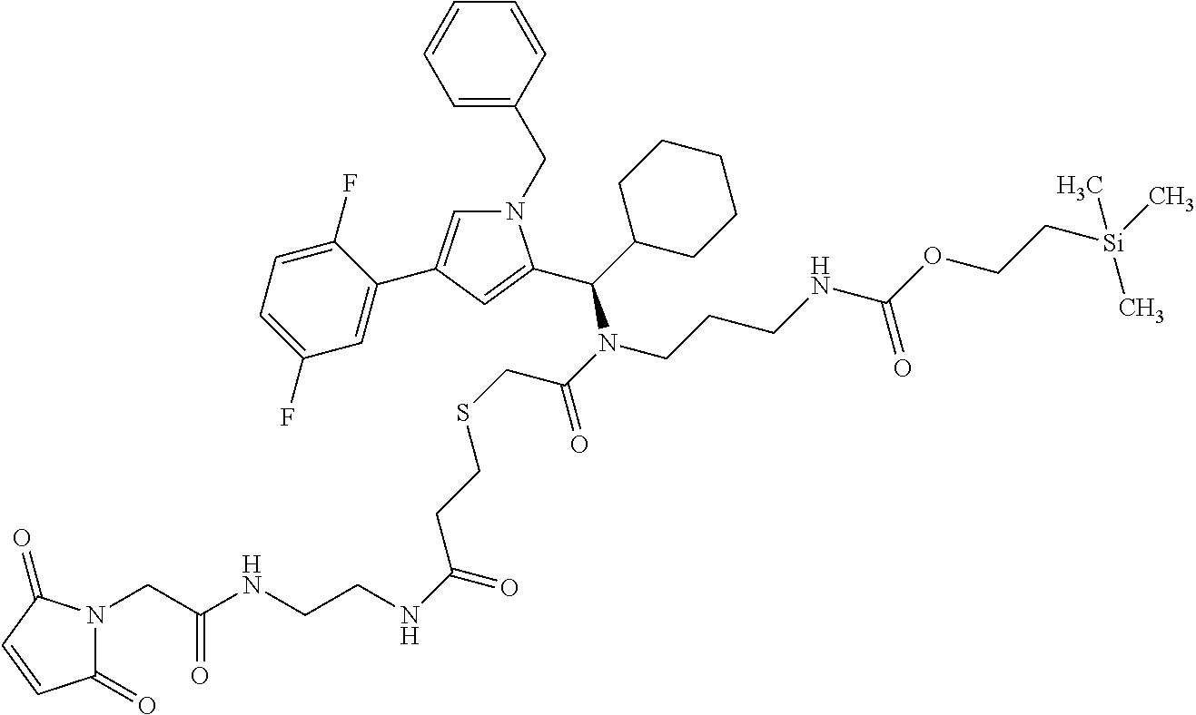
N1(CC2=CC=CC=C2)C=C(C2=CC(F)=CC=C2F)C=C1C(C1CCCCC1)N(C(=O)CSCCC(NCCNC(CN1C(=O)C=CC1=O)=O)=O)CCCNC(OCC[Si](C)(C)C)=O
